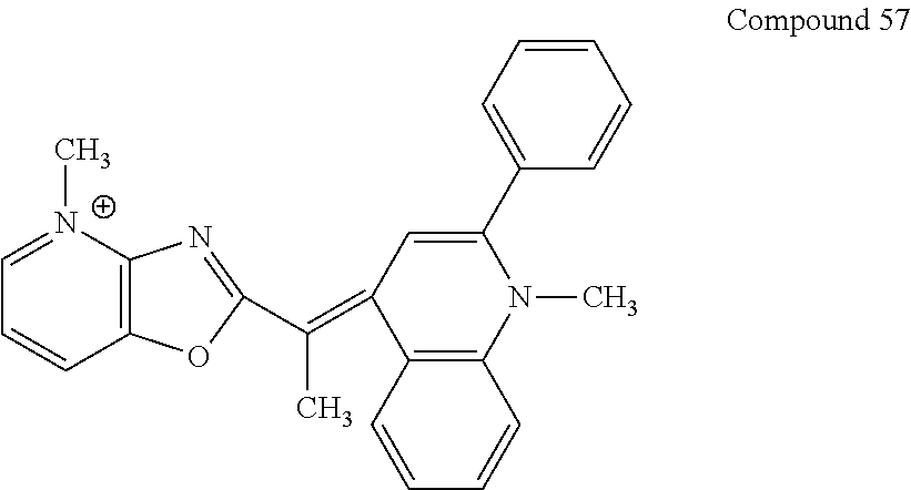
C1=[N+](C)C2=C(C=C1)OC(C(=C1C3=C(N(C)C(C4=CC=CC=C4)=C1)C=CC=C3)C)=N2
